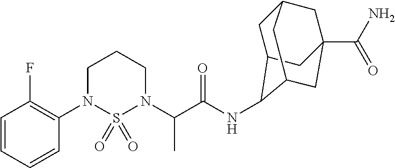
C1=CC=CC(N2S(=O)(=O)N(C(C(NC3C4CC5CC(C(N)=O)(CC3C5)C4)=O)C)CCC2)=C1F
